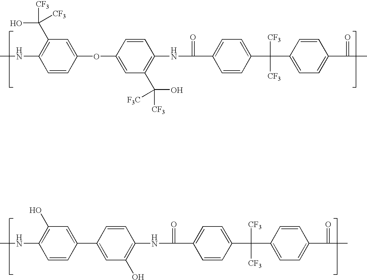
C1(C2=CC(O)=C(NC(=O)C3=CC=C(C(C4=CC=C(C(C)=O)C=C4)([CF3])[CF3])C=C3)C=C2)=CC(O)=C(NC)C=C1.C1(OC2=CC(C([CF3])(O)[F3C])=C(NC(=O)C3=CC=C(C(C4=CC=C(C(C)=O)C=C4)([CF3])[CF3])C=C3)C=C2)=CC(C([CF3])(O)[CF3])=C(NC)C=C1
